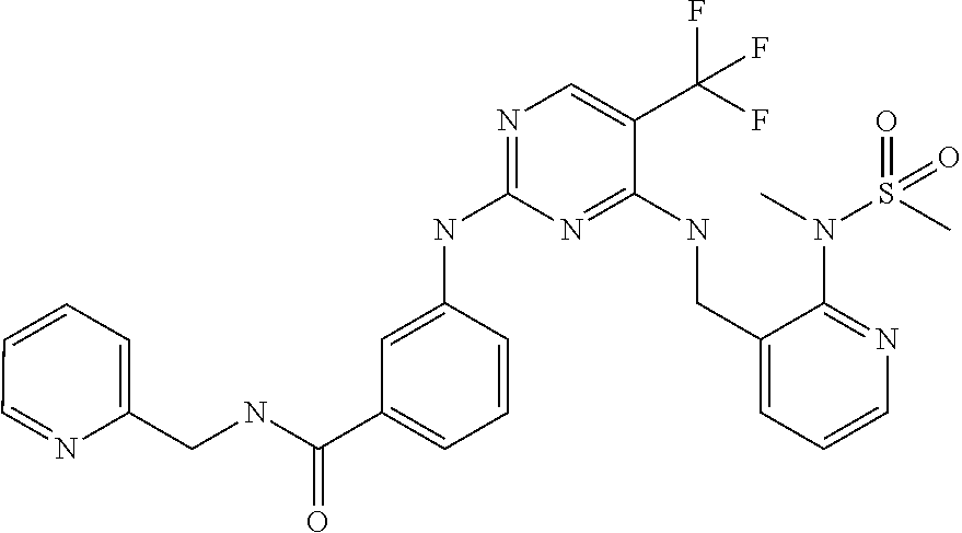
C1=CC(NC2=NC=C(C(F)(F)F)C(NCC3=CC=CN=C3N(S(C)(=O)=O)C)=N2)=CC(C(NCC2=CC=CC=N2)=O)=C1
